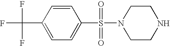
C1=CC(C(F)(F)F)=CC=C1S(=O)(N1CCNCC1)=O
